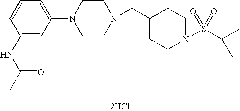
C1=C(N2CCN(CC3CCN(S(C(C)C)(=O)=O)CC3)CC2)C=C(NC(C)=O)C=C1.[2HCl]
